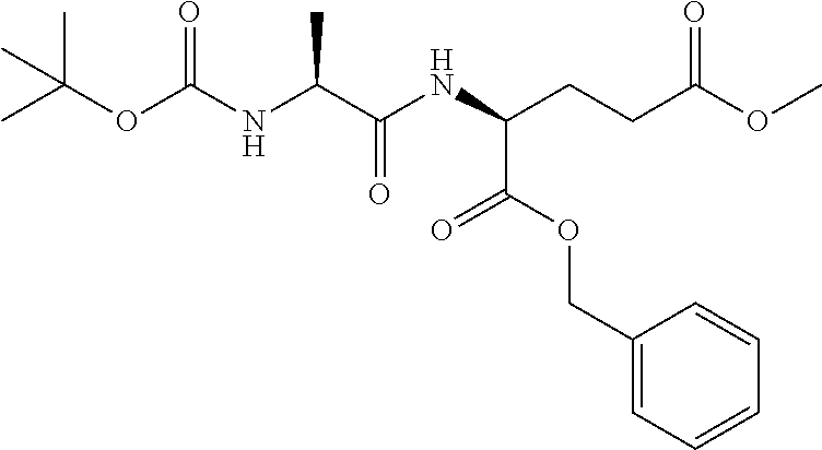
CC(OC(NC(C(NC(CCC(OC)=O)C(OCC1=CC=CC=C1)=O)=O)C)=O)(C)C
